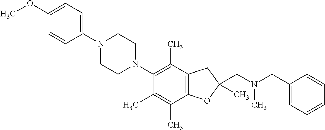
C1(OC)=CC=C(N2CCN(C3=C(C)C4=C(C(C)=C3C)OC(CN(CC3=CC=CC=C3)C)(C)C4)CC2)C=C1
